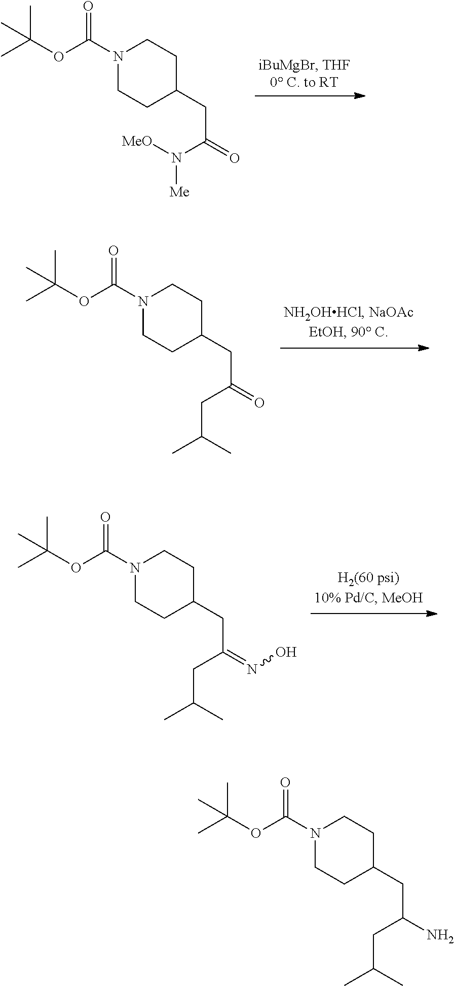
N1(C(OC(C)(C)C)=O)CCC(CC(=O)N([MeO])[Me])CC1.N1(C(OC(C)(C)C)=O)CCC(CC(=O)CC(C)C)CC1.N1(C(OC(C)(C)C)=O)CCC(CC(=NO)CC(C)C)CC1.N1(C(OC(C)(C)C)=O)CCC(CC(CC(C)C)N)CC1
